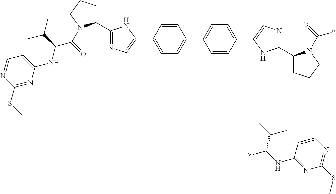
C1(C2CCCN2C(=O)C(C(C)C)NC2=CC=NC(SC)=N2)=NC=C(C2=CC=C(C3=CC=C(C4=CN=C(C5CCCN5C(=O)*)N4)C=C3)C=C2)N1.C(NC1=NC(SC)=NC=C1)(C(C)C)*
